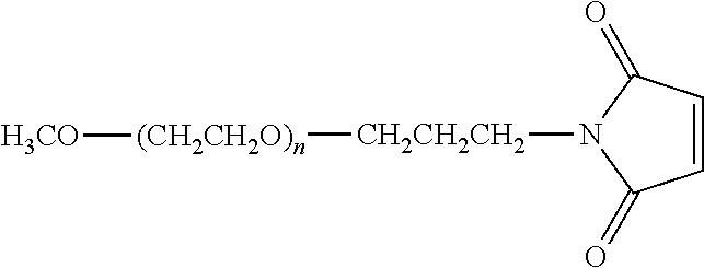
C1=CC(=O)N([CH2CH2CH2][(CH2CH2O)n][H3CO])C1=O
